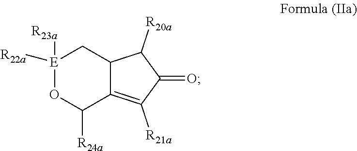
[E]1([R23a])([R22a])OC([R24a])C2=C([R21a])C(=O)C([R20a])C2C1
